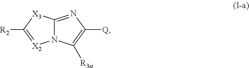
[Q]C1=C([R3a])N2C(=N1)[X3]C([R2])=[X2]2
